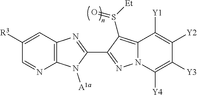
C12=C(N=C(C3=NN4C(=C3S([Et])=O)C([Y1])=C([Y2])C([Y3])=C4[Y4])N1[A1a])C=C([R3])C=N2
